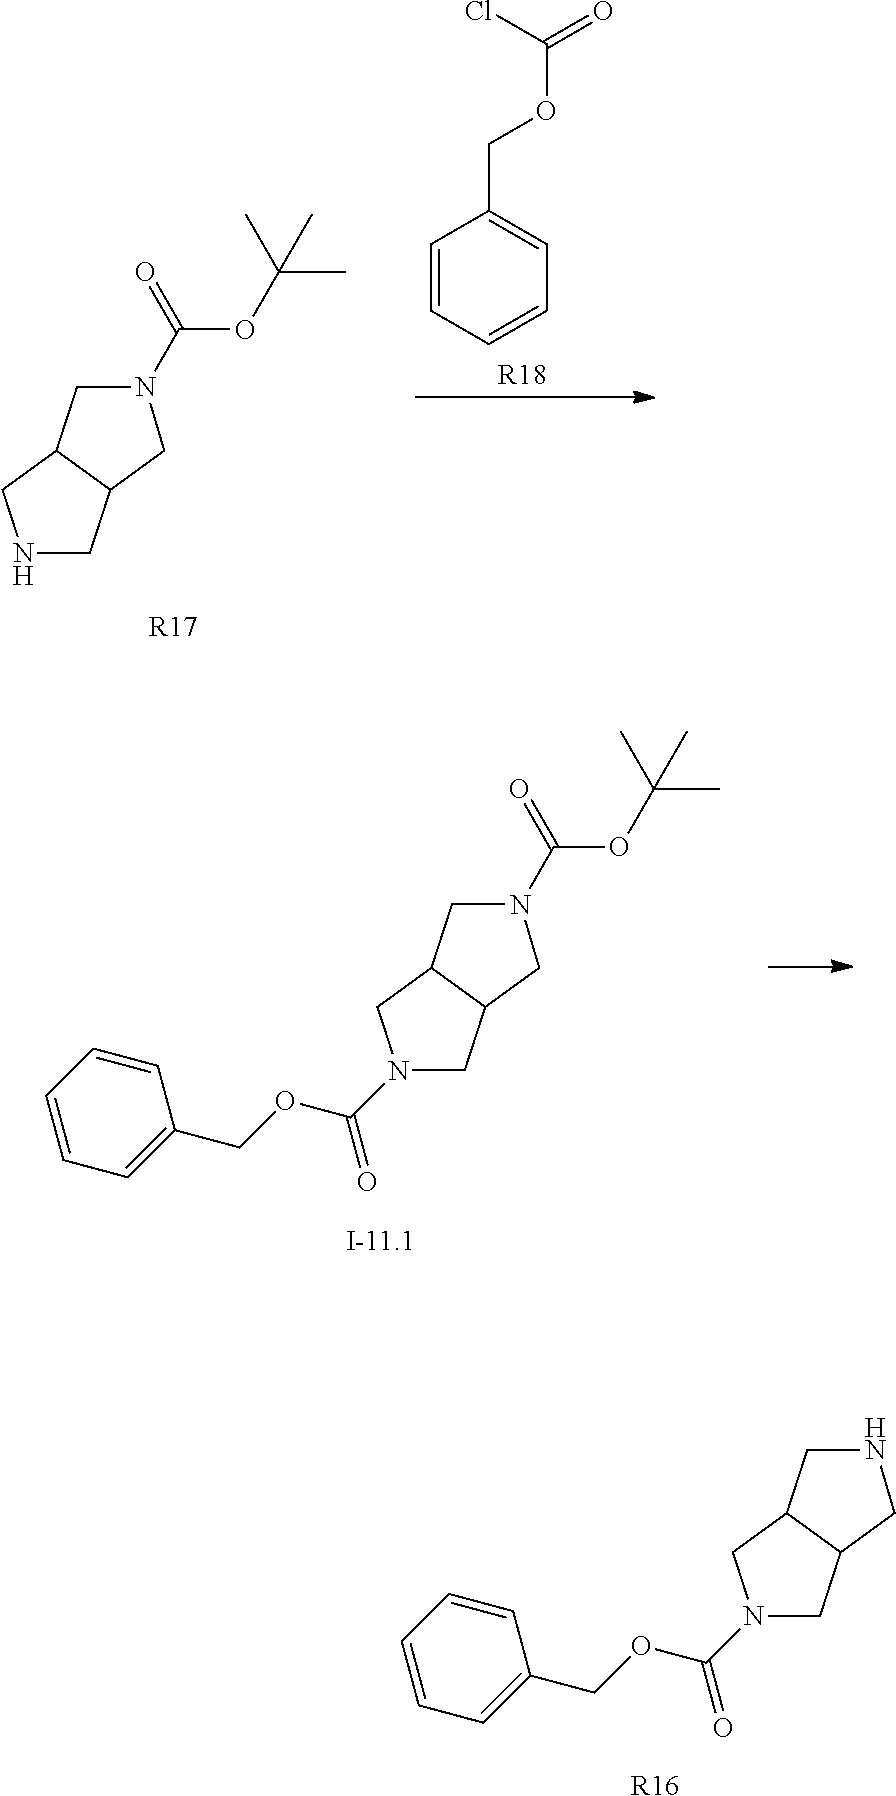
N1CC2C(C1)CN(C(=O)OC(C)(C)C)C2.C1=CC=CC=C1COC(=O)Cl.[R17].[R18].N1(C(OCC2=CC=CC=C2)=O)CC2C(C1)CN(C(=O)OC(C)(C)C)C2.N1(C(OCC2=CC=CC=C2)=O)CC2C(C1)CNC2.[R16]
